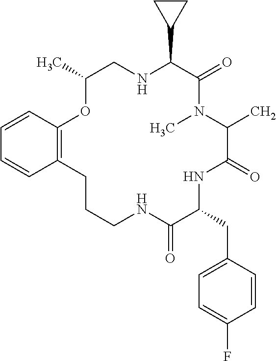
C1=CC2=C(C=C1)CCCNC(=O)C(CC1=CC=C(F)C=C1)NC(=O)C(C)N(C)C(=O)C(C1CC1)NCC(C)O2
